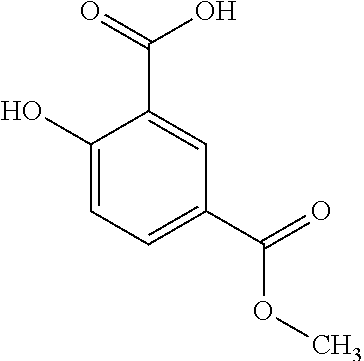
C1(O)=CC=C(C(=O)OC)C=C1C(=O)O
